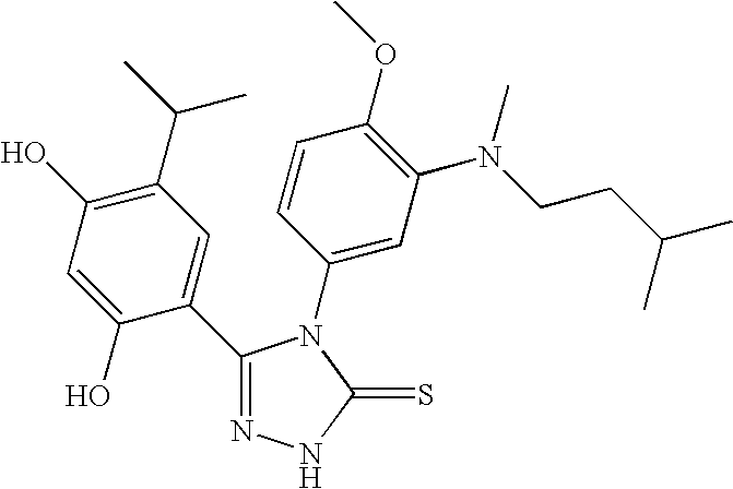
C1(C2=CC(C(C)C)=C(O)C=C2O)=NNC(=S)N1C1=CC(N(CCC(C)C)C)=C(OC)C=C1
